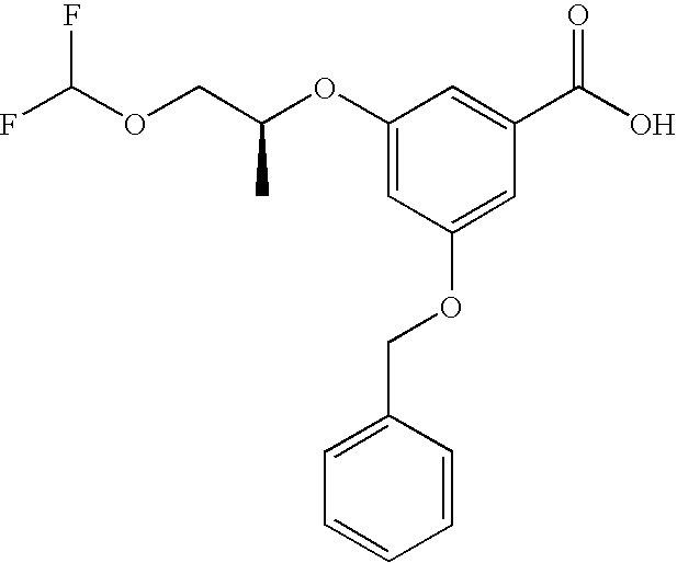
FC(OCC(OC1=CC(OCC2=CC=CC=C2)=CC(C(O)=O)=C1)C)F
